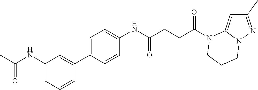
C1(C)=NN2C(=C1)N(C(CCC(NC1=CC=C(C3=CC(NC(C)=O)=CC=C3)C=C1)=O)=O)CCC2
